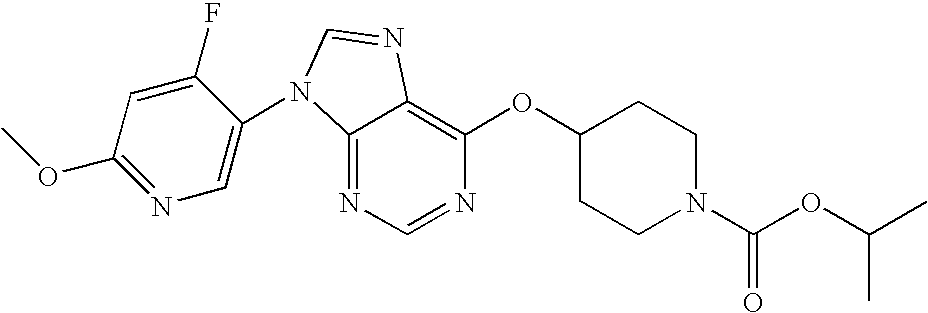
C12=NC=NC(OC3CCN(C(OC(C)C)=O)CC3)=C1N=CN2C1=CN=C(OC)C=C1F
